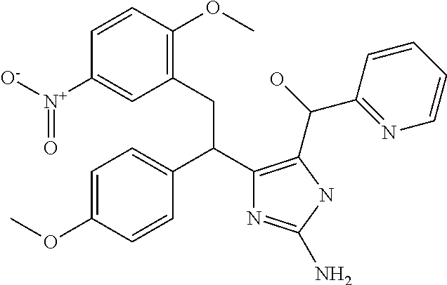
C1=C(OC)C=CC(C(C2=C(C(O)C3=NC=CC=C3)NC(N)=N2)CC2=C(OC)C=CC([N+]([O-])=O)=C2)=C1
